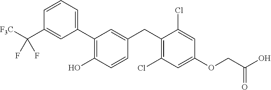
C1=CC=C(C2=C(O)C=CC(CC3=C(Cl)C=C(OCC(O)=O)C=C3Cl)=C2)C=C1C([F3C])(F)F
